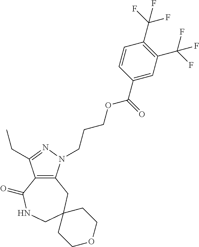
C12=C(N(CCCOC(C3=CC(C(F)(F)F)=C(C(F)(F)F)C=C3)=O)N=C1CC)CC1(CNC2=O)CCOCC1
